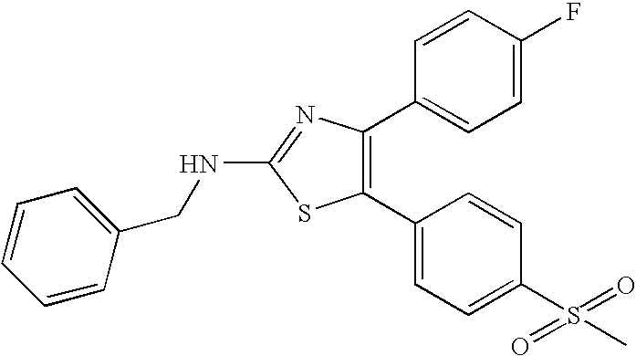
N(C1=NC(C2=CC=C(F)C=C2)=C(C2=CC=C(S(C)(=O)=O)C=C2)S1)CC1=CC=CC=C1
